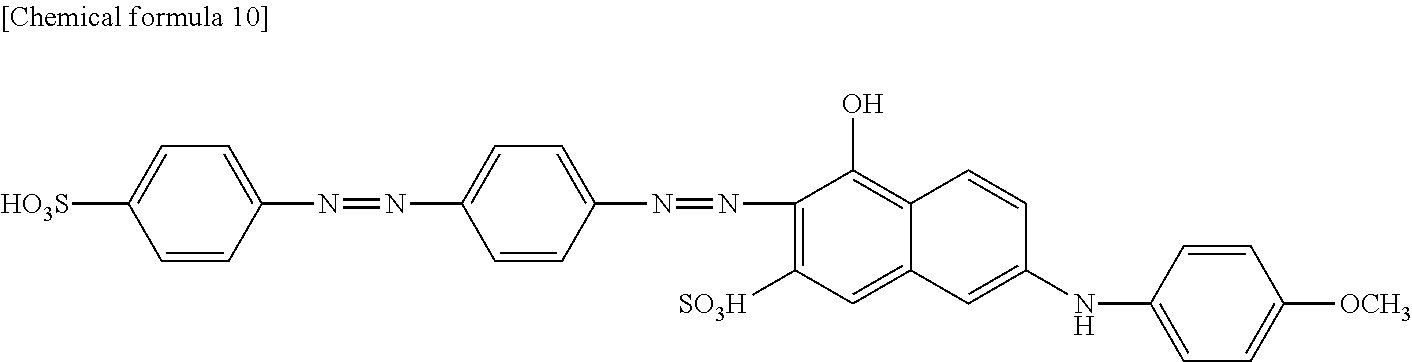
[HO3S]C1=CC=C(N=NC2=CC=C(N=NC3=C([SO3H])C=C4C(=C3O)C=CC(NC3=CC=C([OCH3])C=C3)=C4)C=C2)C=C1
